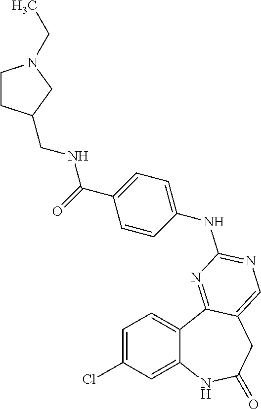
C1=C(Cl)C=C2C(=C1)C1=NC(NC3=CC=C(C(=O)NCC4CCN(CC)C4)C=C3)=NC=C1CC(=O)N2
